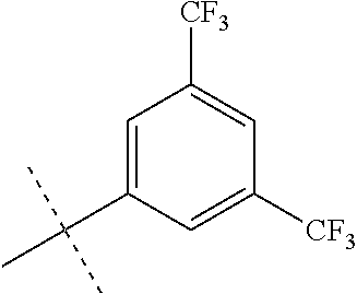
C1=C([CF3])C=C([CF3])C=C1C(C)(C)C
